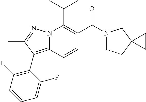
CC(C)C1=C(C(N2CCC3(C2)CC3)=O)C=CC2=C(C3=C(F)C=CC=C3F)C(C)=NN12
